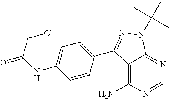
C1=NC(N)=C2C(=N1)N(C(C)(C)C)N=C2C1=CC=C(NC(=O)CCl)C=C1
